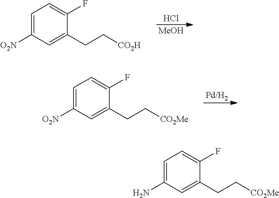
Cl.[MeOH].C1([O2N])=CC=C(F)C(CC[CO2H])=C1.[Pd/H2].C1([O2N])=CC=C(F)C(CC[CO2Me])=C1.C1=C(F)C(CC[CO2Me])=CC(N)=C1
